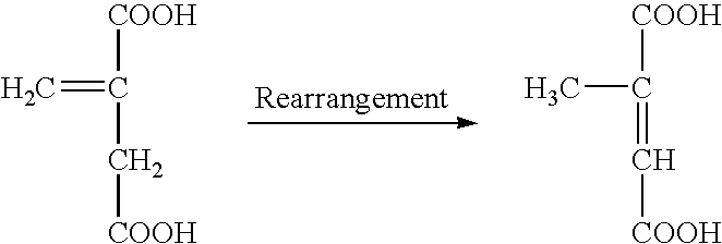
[COOH]C(=C)C[COOH].[COOH]C(C)=C[COOH]
